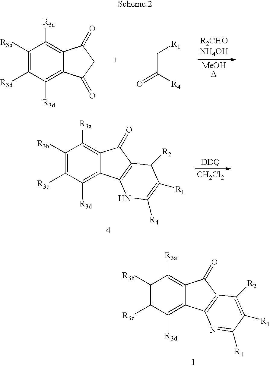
C1([R3b])=C([R3d])C([R3d])=C2C(=C1[R3a])C(=O)CC2=O.O=C([R4])C[R1].[R2CHONH4OH].[MeOHD].C1([R3b])=C([R3c])C([R3d])=C2C(=C1[R3a])C(=O)C1=C2NC([R4])=C([R1])C1[R2].[CH2Cl2].C1([R3b])=C([R3c])C([R3d])=C2C(=C1[R3a])C(=O)C1=C2N=C([R4])C([R1])=C1[R2]
